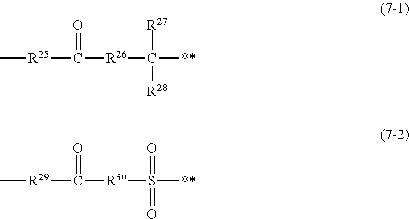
C[R25]C([R26]C([**])([R27])[R28])=O.C[R29]C([R30]S([**])(=O)=O)=O
